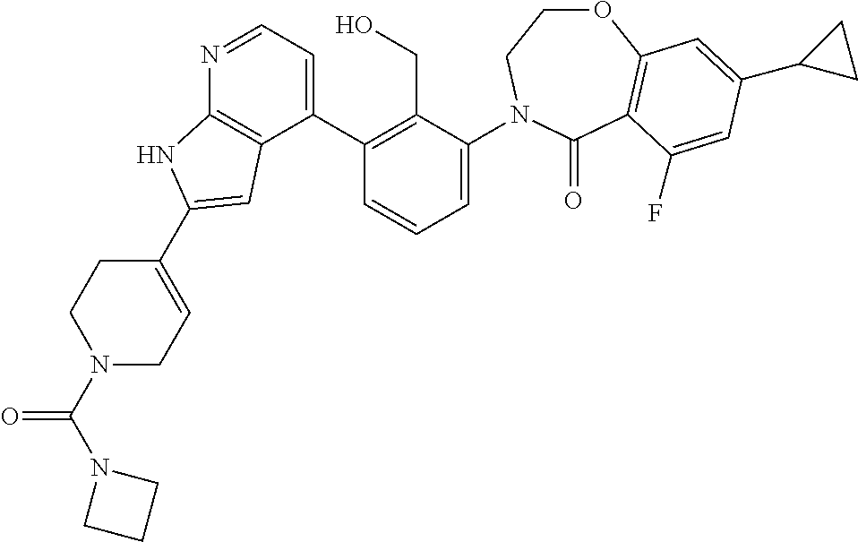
C1(C2=C(CO)C(N3CCOC4=C(C3=O)C(F)=CC(C3CC3)=C4)=CC=C2)=CC=NC2=C1C=C(C1=CCN(C(N3CCC3)=O)CC1)N2
